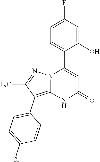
C1(O)=CC(F)=CC=C1C1=CC(=O)NC2=C(C3=CC=C(Cl)C=C3)C([F3C])=NN12
